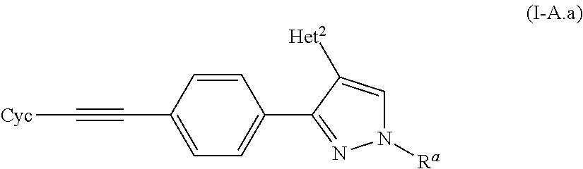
C1=CC(C#C[Cyc])=CC=C1C1=NN([Ra])C=C1[Het2]
